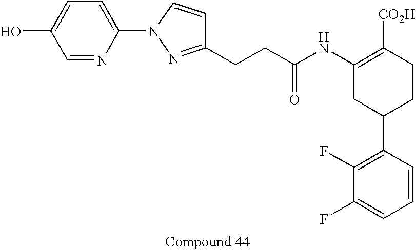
C1=NC(N2N=C(CCC(NC3=C([CO2H])CCC(C4=C(F)C(F)=CC=C4)C3)=O)C=C2)=CC=C1O
